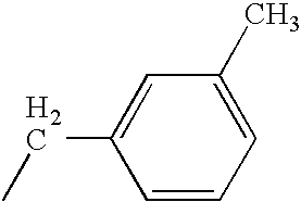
C1=CC=C(C)C=C1CC
